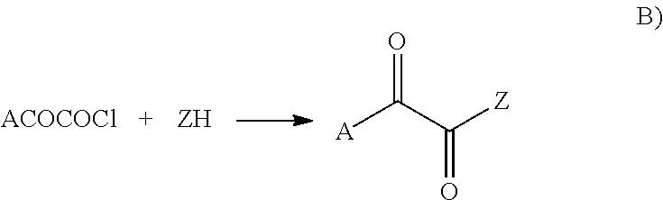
[ACOCOCl].[A]C(C([Z])=O)=O
